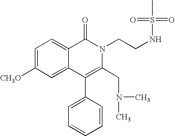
C1=C([CH3O])C=C2C(=C1)C(=O)N(CCNS(=O)(=O)C)C(CN(C)C)=C2C1=CC=CC=C1
